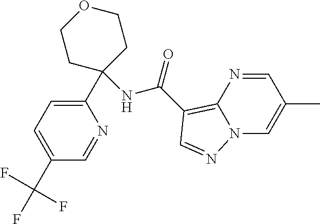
C1(C(F)(F)F)=CC=C(C2(NC(=O)C3=C4N(C=C(C)C=N4)N=C3)CCOCC2)N=C1
